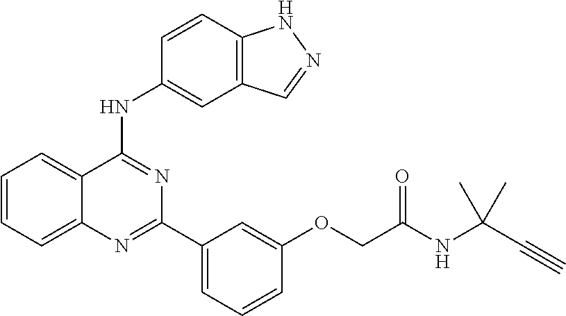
C1=CC=C2C(=C1)C(NC1=CC3=C(C=C1)NN=C3)=NC(C1=CC=CC(OCC(=O)NC(C#C)(C)C)=C1)=N2
